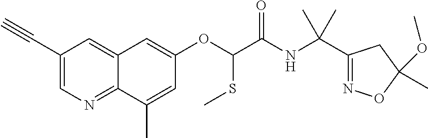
C1(C#C)=CN=C2C(=C1)C=C(OC(SC)C(=O)NC(C1=NOC(OC)(C)C1)(C)C)C=C2C
